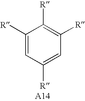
C1([R])=CC([R])=CC([R])=C1[R]
